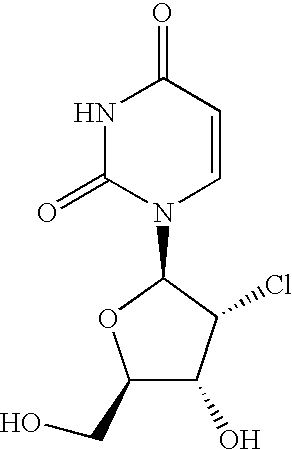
C1(CO)C(O)C(Cl)C(N2C=CC(=O)NC2=O)O1
